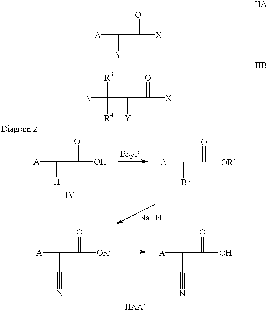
[A]C([Y])C([X])=O.[A]C([R4])([R3])C(C([X])=O)[Y].[A]C([H])C(O)=O.[A]C(Br)C([OR])=O.[A]C(C#N)C([OR])=O.[A]C(C#N)C(O)=O
